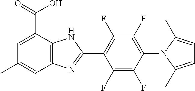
C1(F)=C(F)C(N2C(C)=CC=C2C)=C(F)C(F)=C1C1=NC2=C(N1)C(C(=O)O)=CC(C)=C2
